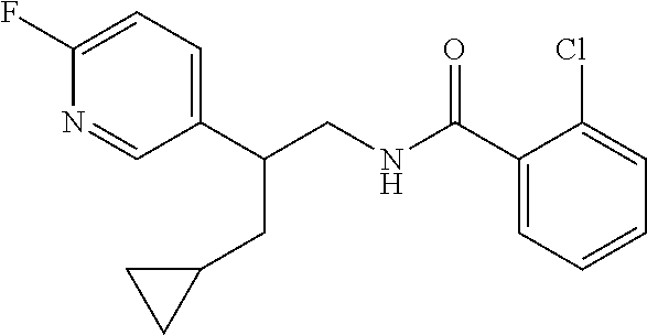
C1(C(NCC(C2=CC=C(F)N=C2)CC2CC2)=O)=CC=CC=C1Cl
